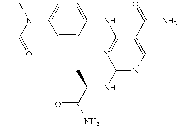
C1=C(N(C(=O)C)C)C=CC(NC2=NC(NC(C(N)=O)C)=NC=C2C(=O)N)=C1
